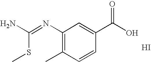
C1(N=C(N)SC)=C(C)C=CC(C(O)=O)=C1.I
